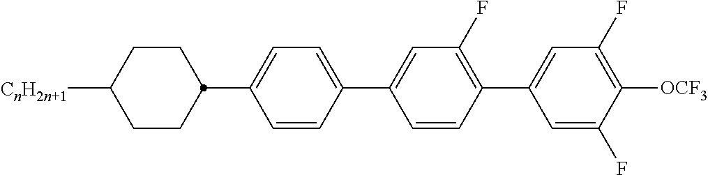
C1CC([CnH2n+1])CCC1C1=CC=C(C2=CC(F)=C(C3=CC(F)=C([OCF3])C(F)=C3)C=C2)C=C1
